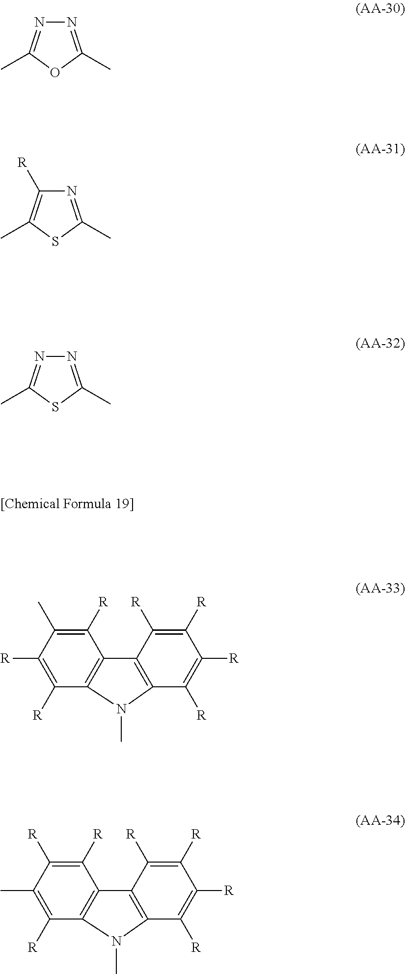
N1=C(C)OC(C)=N1.C1([R])=C(C)C([R])=C([R])C2=C1C1=C(N2C)C([R])=C([R])C([R])=C1[R].N1=C(C)SC(C)=C1[R].N1=C(C)SC(C)=N1.C1([R])=C([R])C(C)=C([R])C2=C1C1=C(N2C)C([R])=C([R])C([R])=C1[R]
